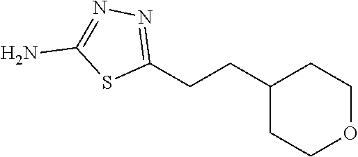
C1(CCC2CCOCC2)=NN=C(N)S1
